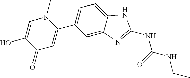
C1(C2=CC=C3C(=C2)N=C(NC(=O)NCC)N3)=CC(=O)C(O)=CN1C
